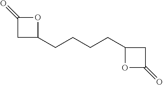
C1C(CCCCC2CC(=O)O2)OC1=O
